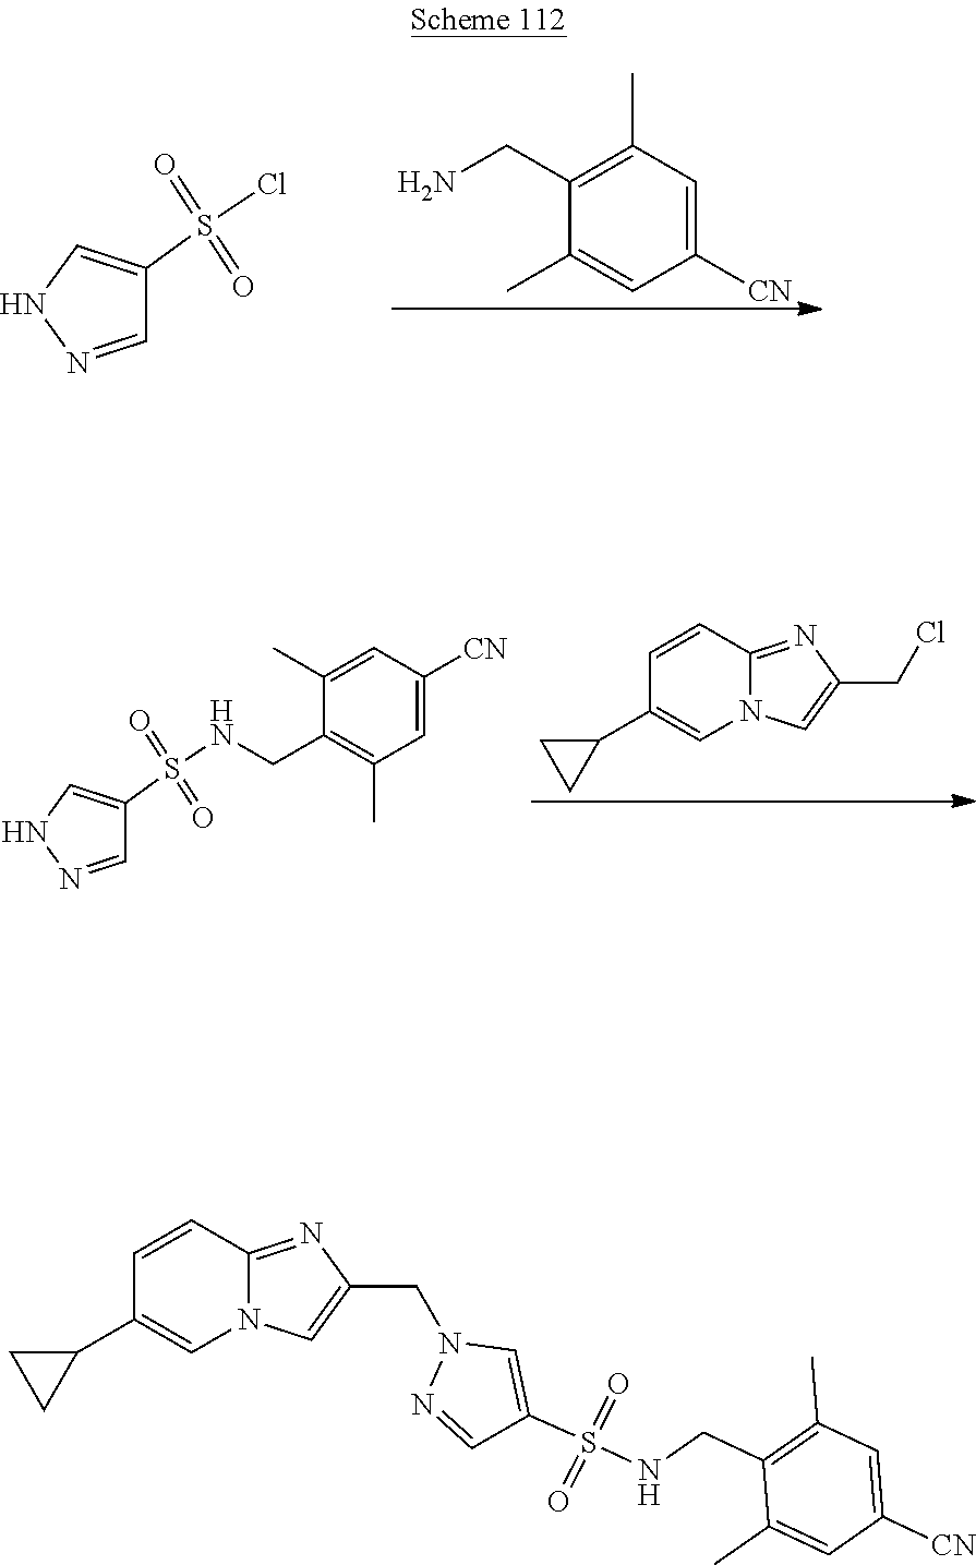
C1=NNC=C1S(Cl)(=O)=O.C1([CN])=CC(C)=C(CN)C(C)=C1.C1=NNC=C1S(NCC1=C(C)C=C([CN])C=C1C)(=O)=O.C1=CC2=NC(CCl)=CN2C=C1C1CC1.C1=CC2=NC(CN3N=CC(S(NCC4=C(C)C=C([CN])C=C4C)(=O)=O)=C3)=CN2C=C1C1CC1
